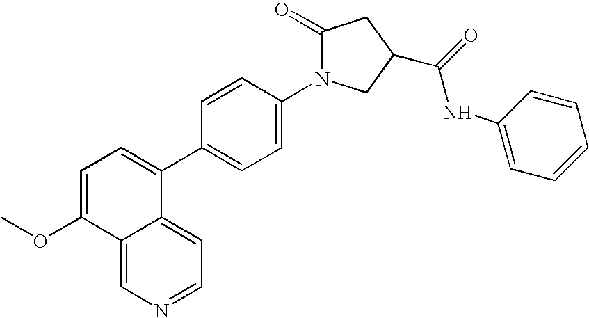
C1=C(OC)C2=CN=CC=C2C(C2=CC=C(N3C(=O)CC(C(=O)NC4=CC=CC=C4)C3)C=C2)=C1
